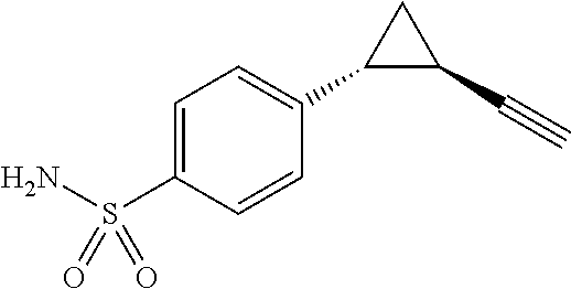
C1=C(S(N)(=O)=O)C=CC(C2C(C#C)C2)=C1
